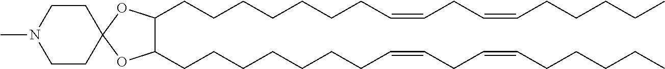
C12(OC(CCCCCCCC=CCC=CCCCCC)C(CCCCCCCC=CCC=CCCCCC)O1)CCN(C)CC2
